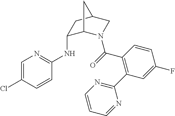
C1(NC2=NC=C(Cl)C=C2)C2N(C(=O)C3=C(C4=NC=CC=N4)C=C(F)C=C3)CC(C1)C2
